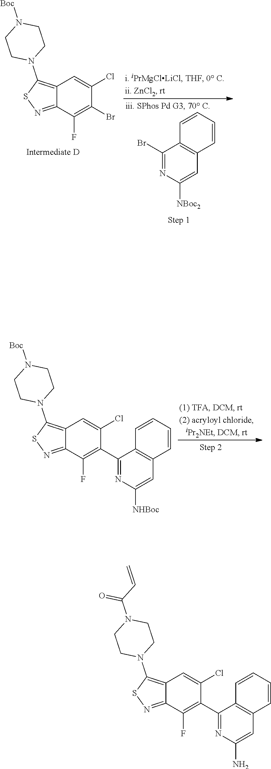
C12=C(N3CCN([Boc])CC3)SN=C1C(F)=C(Br)C(Cl)=C2.C1(Br)=NC([NBoc2])=CC2=C1C=CC=C2.C1(C2=C(F)C3=NSC(N4CCN([Boc])CC4)=C3C=C2Cl)=NC([NHBoc])=CC2=C1C=CC=C2.C1(C2=C(F)C3=NSC(N4CCN(C(C=C)=O)CC4)=C3C=C2Cl)=NC(N)=CC2=C1C=CC=C2
